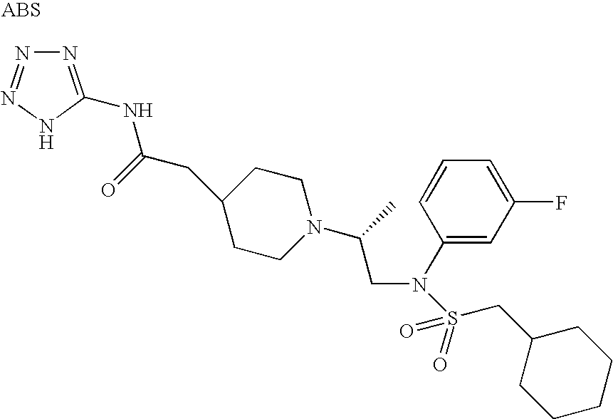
N1=C(NC(=O)CC2CCN(C(CN(C3=CC(F)=CC=C3)S(CC3CCCCC3)(=O)=O)C)CC2)NN=N1
